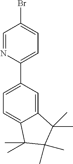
BrC1=CC=C(C2=CC=C3C(=C2)C(C)(C)C(C)(C)C3(C)C)N=C1
